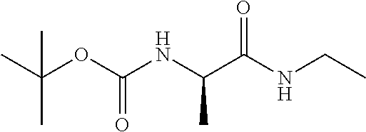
CC(OC(NC(C(NCC)=O)C)=O)(C)C
